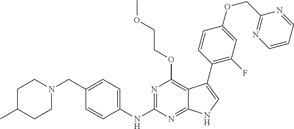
C1C(C)CCN(CC2=CC=C(NC3=NC(OCCOC)=C4C(=N3)NC=C4C3=C(F)C=C(OCC4=NC=CC=N4)C=C3)C=C2)C1
